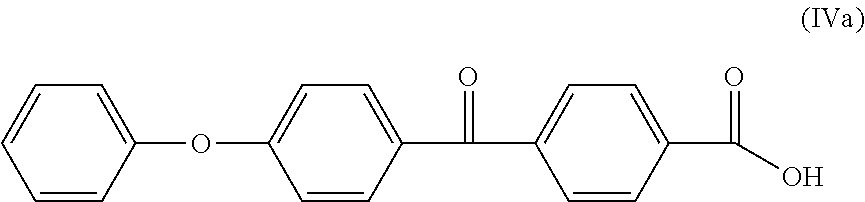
C1=CC(OC2=CC=C(C(=O)C3=CC=C(C(O)=O)C=C3)C=C2)=CC=C1
